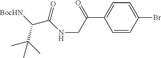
C1=CC(Br)=CC=C1C(=O)CNC(=O)C(C(C)(C)C)[BocHN]
